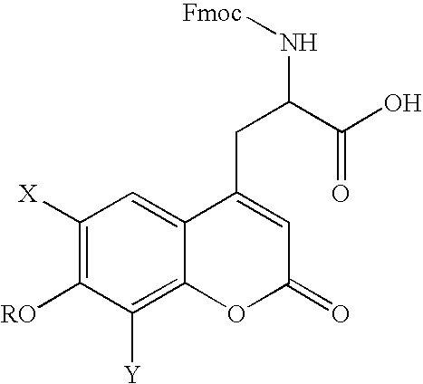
C1([X])=C([RO])C([Y])=C2C(=C1)C(CC(N[Fmoc])C(O)=O)=CC(=O)O2
